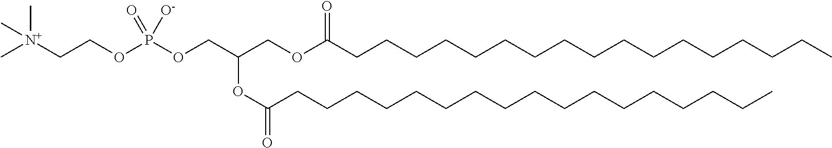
C[N+](CCOP(OCC(COC(CCCCCCCCCCCCCCCCC)=O)OC(=O)CCCCCCCCCCCCCCCCC)(=O)[O-])(C)C
